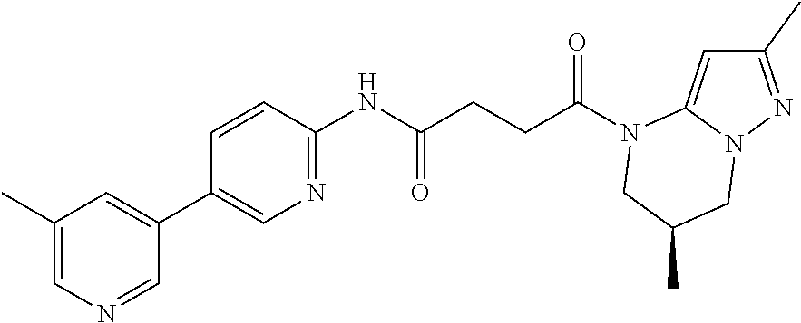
C1(C)=NN2C(=C1)N(C(CCC(NC1=NC=C(C3=CC(C)=CN=C3)C=C1)=O)=O)CC(C)C2
